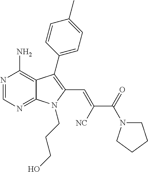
N1=CN=C2C(=C1N)C(C1=CC=C(C)C=C1)=C(C=C(C(=O)N1CCCC1)[NC])N2CCCO
